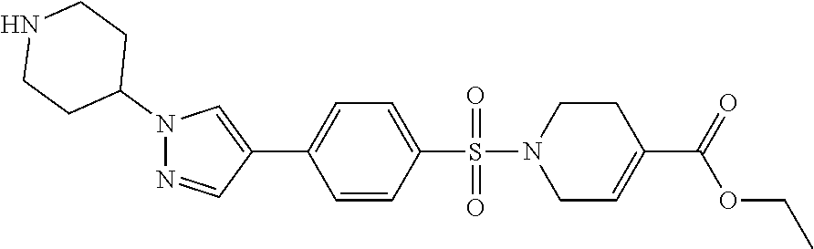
C1(C2=CC=C(S(N3CCC(C(=O)OCC)=CC3)(=O)=O)C=C2)=CN(C2CCNCC2)N=C1
